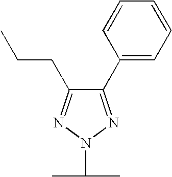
C1(C2=CC=CC=C2)=NN(C(C)C)N=C1CCC
